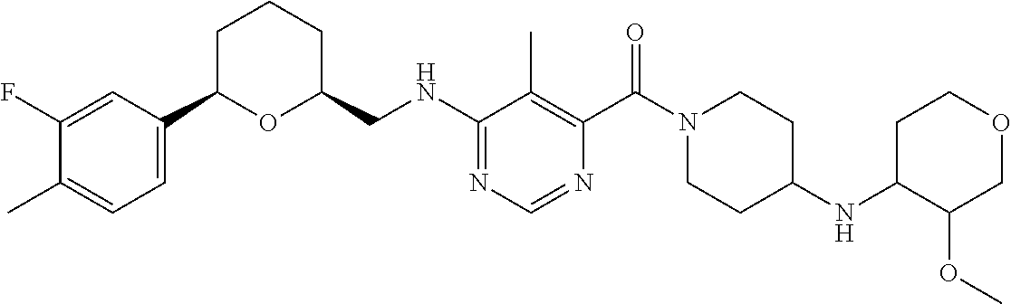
N(C1=NC=NC(C(N2CCC(NC3C(OC)COCC3)CC2)=O)=C1C)CC1CCCC(C2=CC=C(C)C(F)=C2)O1
